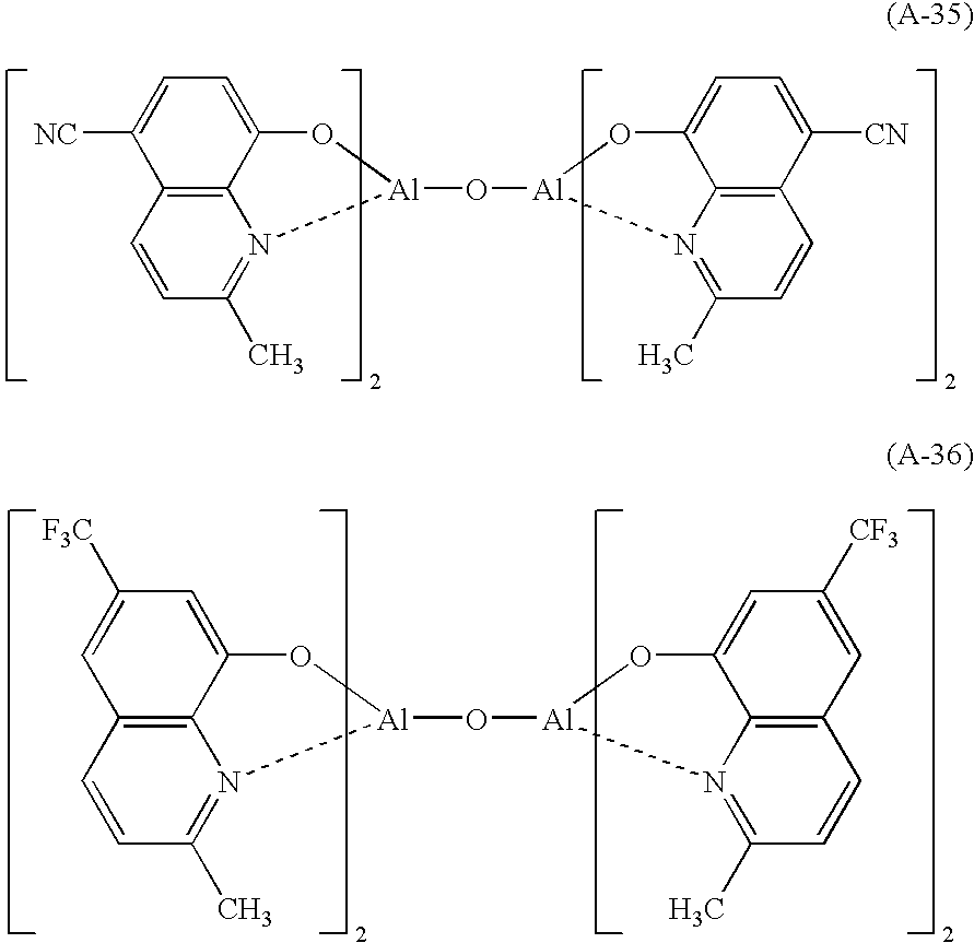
C12=C3C=CC(C)=N1[Al](O[Al]1N4=C(C)C=CC5=C4C(=CC=C5[CN])O1)OC2=CC=C3[NC].C12=C3C=CC(C)=N1[Al](O[Al]1N4=C(C)C=CC5=C4C(=CC([CF3])=C5)O1)OC2=CC([F3C])=C3
